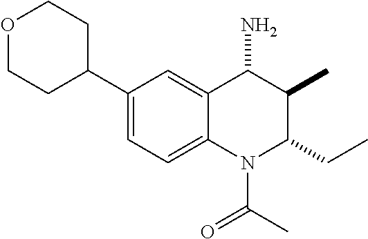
C1(C2CCOCC2)=CC=C2C(=C1)C(N)C(C)C(CC)N2C(=O)C
